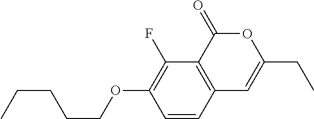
C1=CC2=C(C(F)=C1OCCCCC)C(=O)OC(CC)=C2
